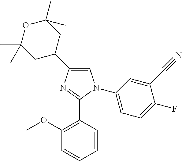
C1(C2CC(C)(C)OC(C)(C)C2)=CN(C2=CC=C(F)C(C#N)=C2)C(C2=C(OC)C=CC=C2)=N1
